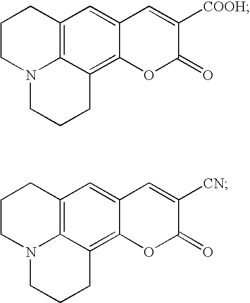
C1CN2C3=C(C1)C=C1C(=C3CCC2)OC(=O)C([COOH])=C1.C1CN2C3=C(C1)C=C1C(=C3CCC2)OC(=O)C([CN])=C1
